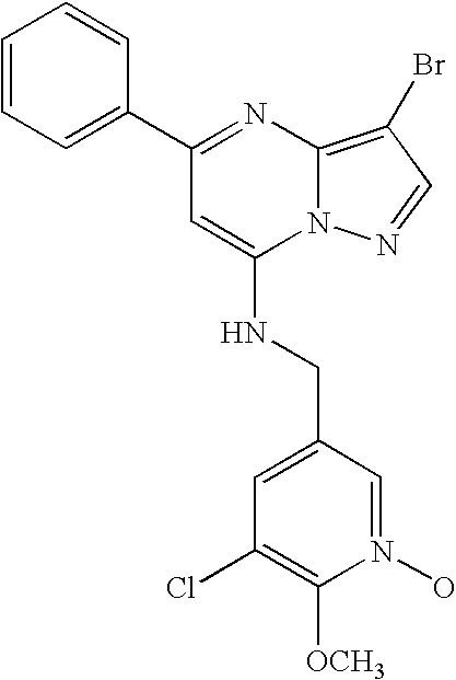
C1(C2=CC=CC=C2)=NC2=C(Br)C=NN2C(NCC2=CC(Cl)=C([OCH3])N(O)=C2)=C1
